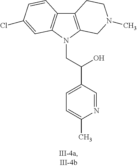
C12=C(N(CC(C3=CC=C(C)N=C3)O)C3=C1C=CC(Cl)=C3)CN(C)CC2
